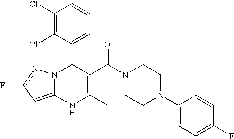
C1(Cl)=C(Cl)C(C2N3C(=CC(F)=N3)NC(C)=C2C(N2CCN(C3=CC=C(F)C=C3)CC2)=O)=CC=C1
